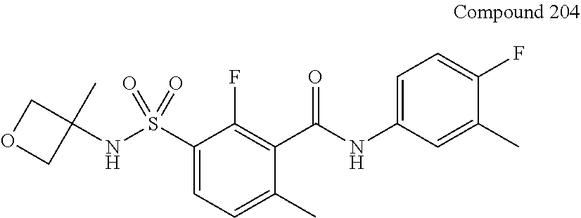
C1(C(NC2=CC=C(F)C(C)=C2)=O)=C(F)C(S(NC2(C)COC2)(=O)=O)=CC=C1C
